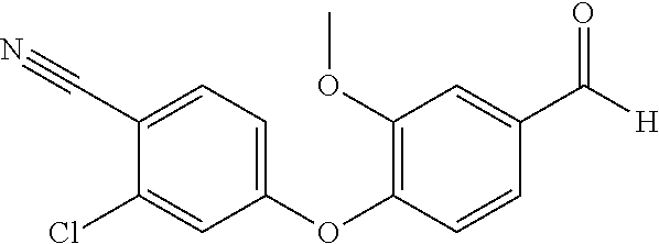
C1(C#N)=CC=C(OC2=C(OC)C=C(C([H])=O)C=C2)C=C1Cl
